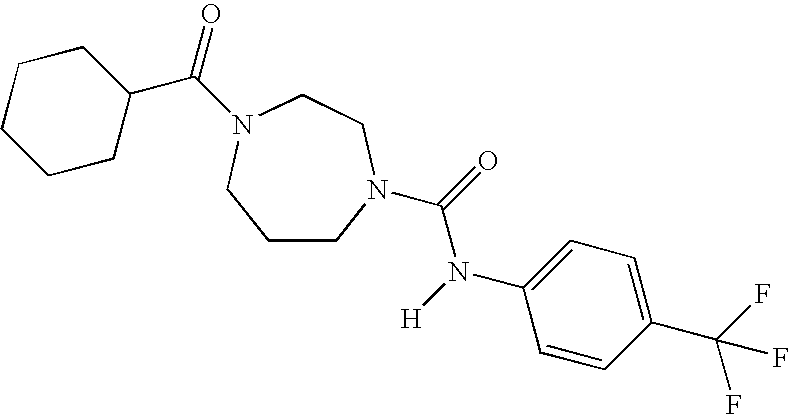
C1CCCC(C(=O)N2CCN(C(=O)N([H])C3=CC=C(C(F)(F)F)C=C3)CCC2)C1
